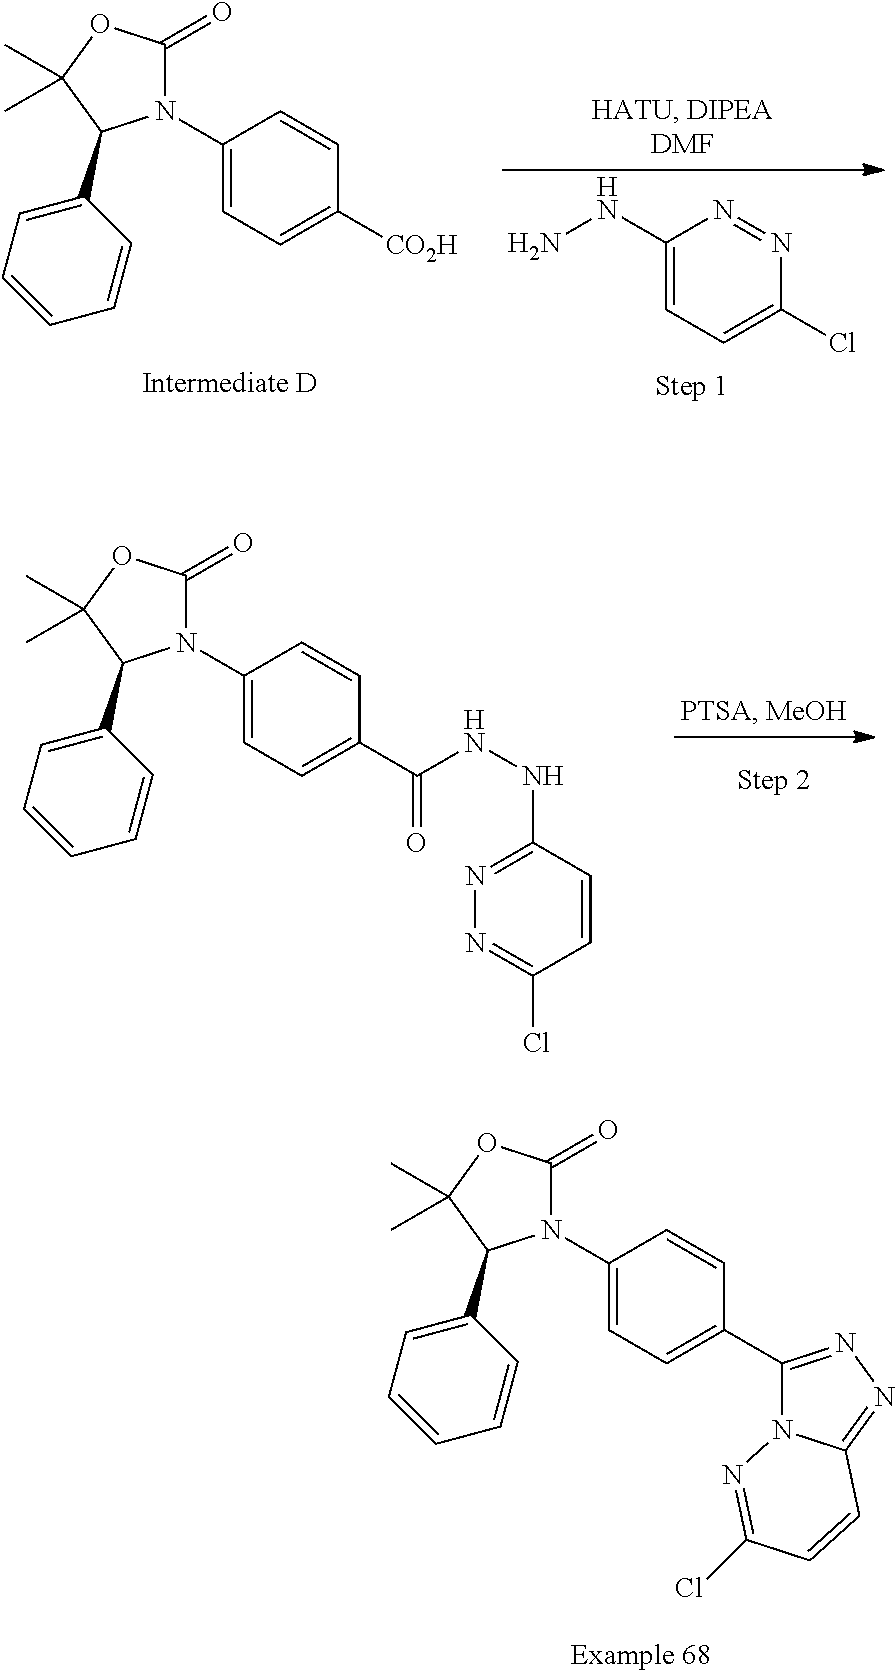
C1(N2C(=O)OC(C)(C)C2C2=CC=CC=C2)=CC=C([CO2H])C=C1.C1(NN)=CC=C(Cl)N=N1.C1(N2C(=O)OC(C)(C)C2C2=CC=CC=C2)=CC=C(C(NNC2=NN=C(Cl)C=C2)=O)C=C1.C1(N2C(=O)OC(C)(C)C2C2=CC=CC=C2)=CC=C(C2=NN=C3N2N=C(Cl)C=C3)C=C1
